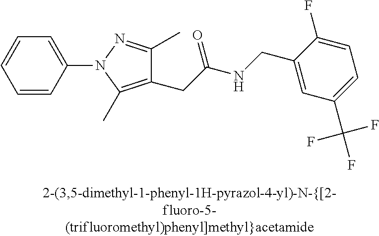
C1=CC(N2C(C)=C(CC(NCC3=CC(C(F)(F)F)=CC=C3F)=O)C(C)=N2)=CC=C1
